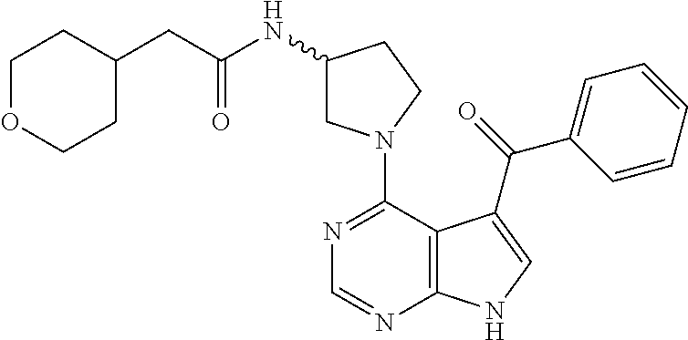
C1(N2CC(NC(CC3CCOCC3)=O)CC2)=NC=NC2=C1C(C(=O)C1=CC=CC=C1)=CN2
